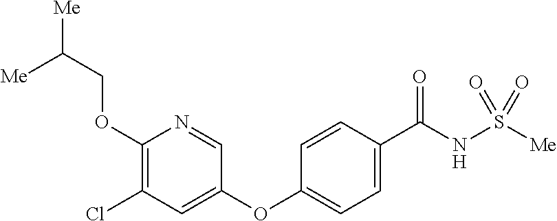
C1(OCC([Me])[Me])=C(Cl)C=C(OC2=CC=C(C(NS([Me])(=O)=O)=O)C=C2)C=N1
